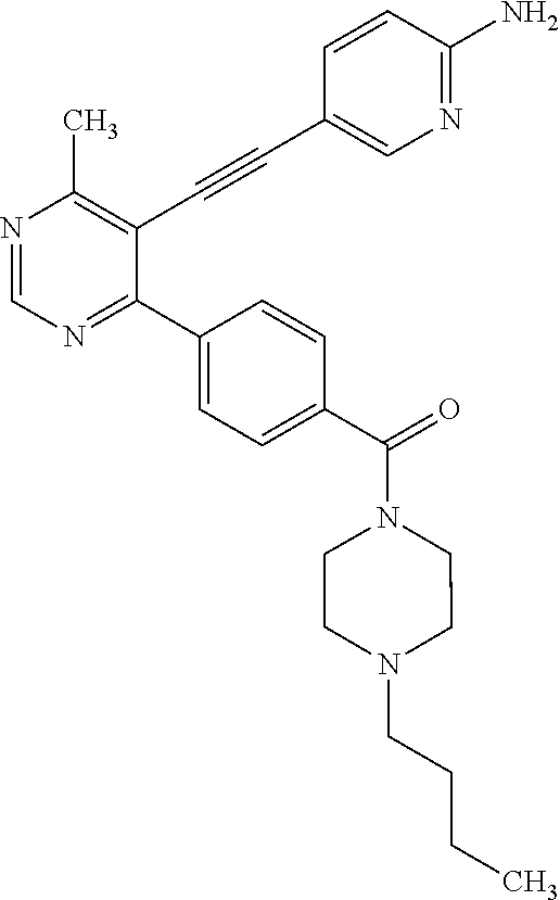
N1=CN=C(C2=CC=C(C(N3CCN(CCCC)CC3)=O)C=C2)C(C#CC2=CN=C(N)C=C2)=C1C
